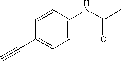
C1=C(NC(C)=O)C=CC(C#C)=C1
